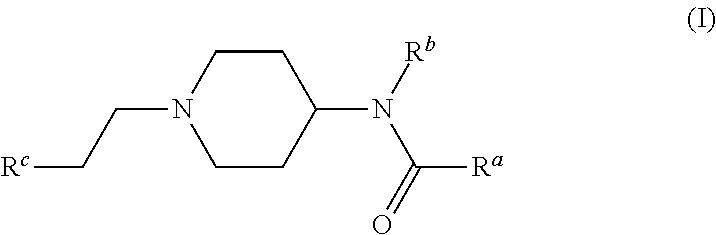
C1CC(N([Rb])C(=O)[Ra])CCN1CC[Rc]
